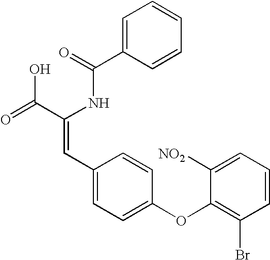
C1=C(C(=O)NC(C(=O)O)=CC2=CC=C(OC3=C(Br)C=CC=C3[NO2])C=C2)C=CC=C1
